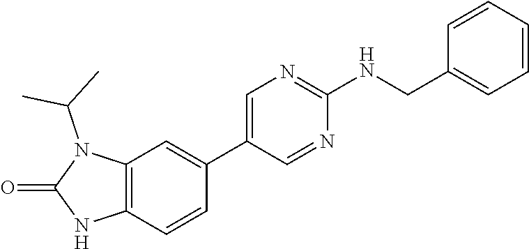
C12=C(C=CC(C3=CN=C(NCC4=CC=CC=C4)N=C3)=C1)NC(=O)N2C(C)C
